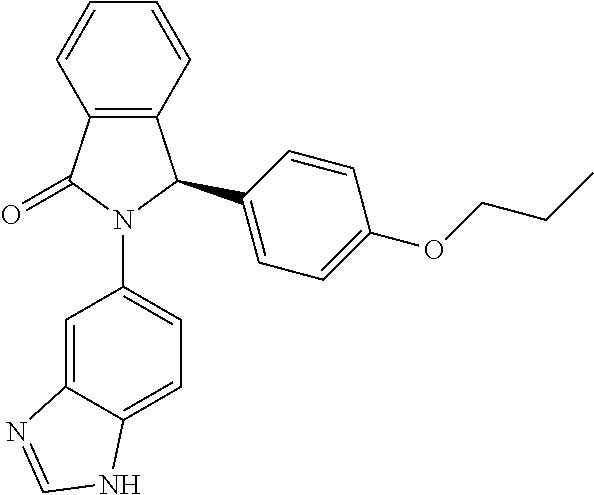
C12=C(C(=O)N(C3=CC=C4C(=C3)N=CN4)C1C1=CC=C(OCCC)C=C1)C=CC=C2
